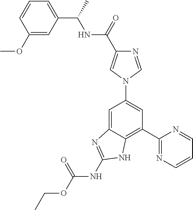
C1=C2C(=C(C3=NC=CC=N3)C=C1N1C=C(C(=O)NC(C3=CC=CC(OC)=C3)C)N=C1)NC(NC(OCC)=O)=N2
